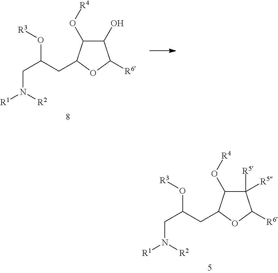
C1(O)C(O[R4])C(CC(CN([R2])[R1])O[R3])OC1[R6].C1([R5])([R5])C(O[R4])C(CC(CN([R2])[R1])O[R3])OC1[R6]
